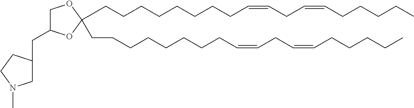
C(CCCCCCC=CCC=CCCCCC)CC1(CCCCCCCCC=CCC=CCCCCC)OCC(CC2CN(C)CC2)O1
